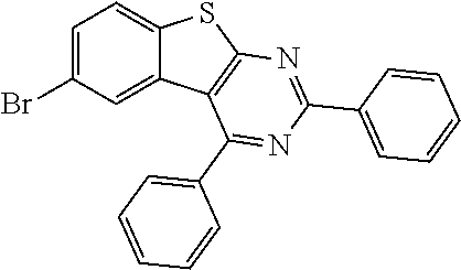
C12=CC=C(Br)C=C1C1=C(S2)N=C(C2=CC=CC=C2)N=C1C1=CC=CC=C1
